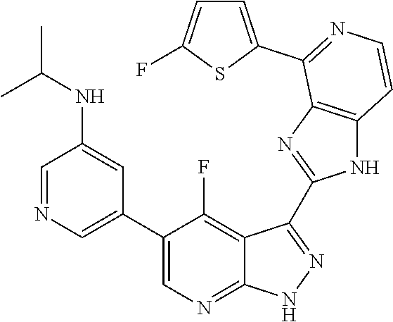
C1=NC=C(C2=CN=C3C(=C2F)C(C2=NC4=C(N2)C=CN=C4C2=CC=C(F)S2)=N[N H]3)C=C1NC(C)C
